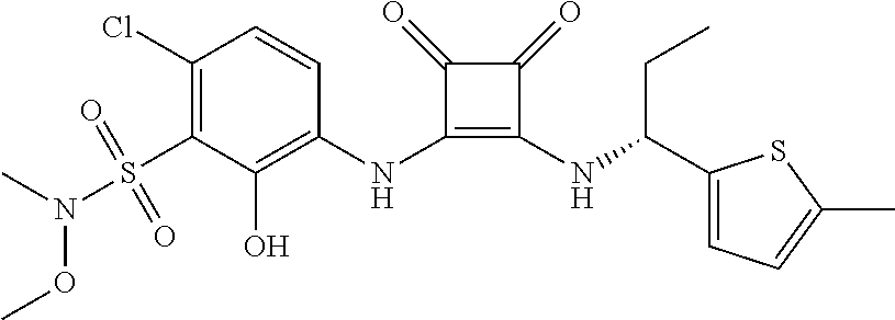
C1(S(=O)(=O)N(C)OC)=C(Cl)C=CC(NC2=C(NC(CC)C3=CC=C(C)S3)C(=O)C2=O)=C1O
